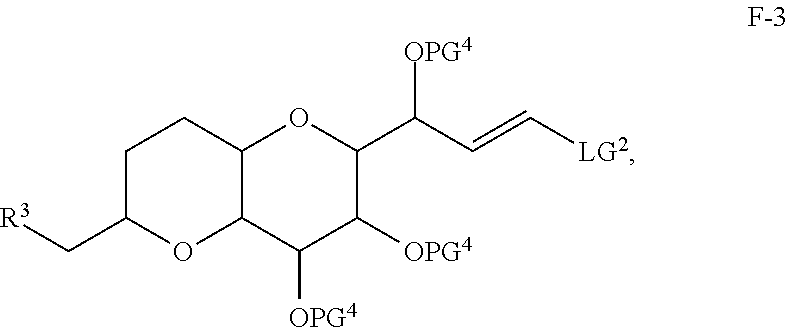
C1C(C[R3])OC2C(C1)OC(C([OPG4])C=C[LG2])C([OPG4])C2[OPG4]
